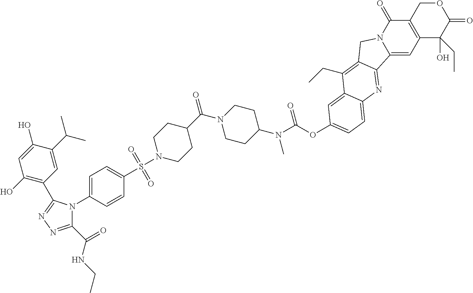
CCNC(=O)C1=NN=C(C2=C(O)C=C(O)C(C(C)C)=C2)N1C1=CC=C(S(N2CCC(C(N3CCC(N(C)C(OC4=CC=C5C(=C4)C(CC)=C4CN6C(=O)C7=C(C(CC)(O)C(=O)OC7)C=C6C4=N5)=O)CC3)=O)CC2)(=O)=O)C=C1
